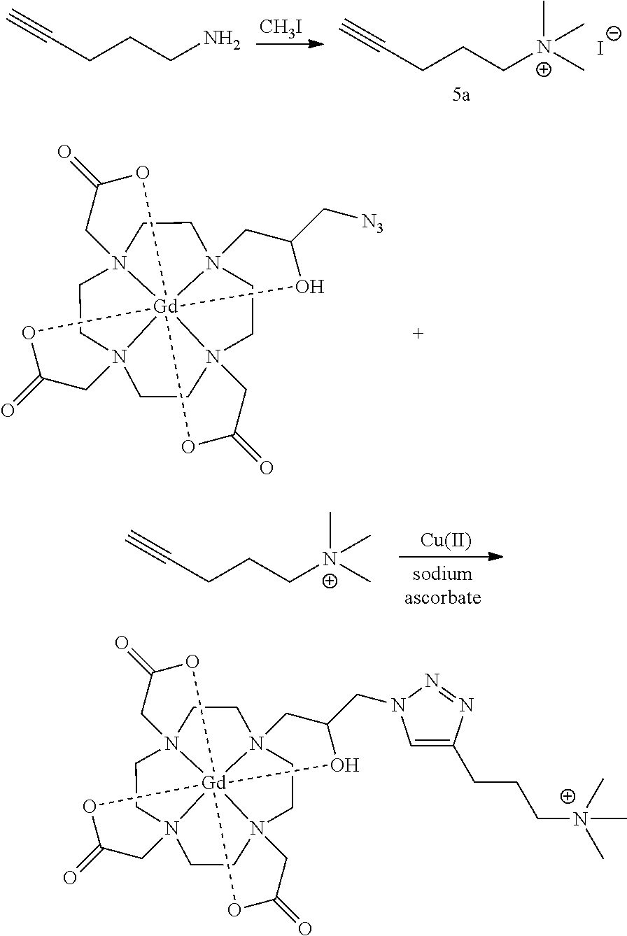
N123CCN45CCN67CCN8(CC1)[Gd]264(OC(=O)C5)(OC(=O)C3)(OC(C[N3])C7)OC(=O)C8.C(CCN)C#C.[CH3I].C(CC[N+](C)(C)C)C#C.[I-].[Cu].C(CC[N+](C)(C)C)C#C.N123CCN45CCN67CCN8(CC1)[Gd]264(OC(=O)C5)(OC(=O)C3)(OC(CN1C=C(CCC[N+](C)(C)C)N=N1)C7)OC(=O)C8
